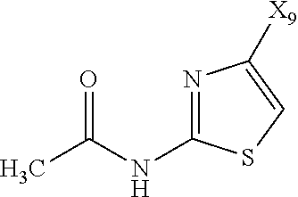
CC(NC1=NC([X9])=CS1)=O
